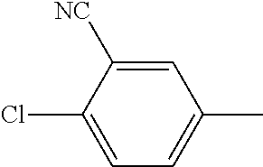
C1=C(Cl)C([NC])=CC(C)=C1
